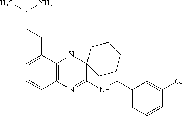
C1=C(CCN(N)C)C2=C(C=C1)N=C(NCC1=CC=CC(Cl)=C1)C1(N2)CCCCC1
